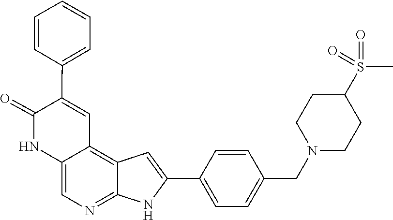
C12=NC=C3C(=C1C=C(C1=CC=C(CN4CCC(S(C)(=O)=O)CC4)C=C1)N2)C=C(C1=CC=CC=C1)C(=O)N3
